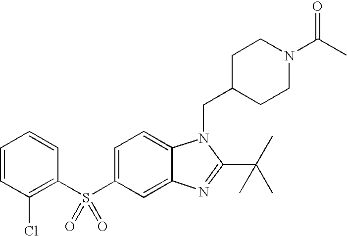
C1=C(S(C2=C(Cl)C=CC=C2)(=O)=O)C=C2C(=C1)N(CC1CCN(C(C)=O)CC1)C(C(C)(C)C)=N2
